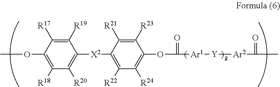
C1([R19])=C([R17])C(OC)=C([R18])C([R20])=C1[X2]C1=C([R22])C([R24])=C(OC(=O)[Ar1][Y][Ar2]C(=O)C)C([R23])=C1[R21]
